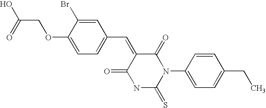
C1(C=C2C(=O)N(C3=CC=C(CC)C=C3)C(=S)NC2=O)=CC=C(OCC(=O)O)C(Br)=C1
